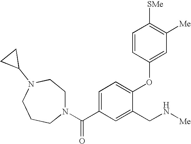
C1=C(C(N2CCN(C3CC3)CCC2)=O)C=C(CN[Me])C(OC2=CC([Me])=C([SMe])C=C2)=C1
